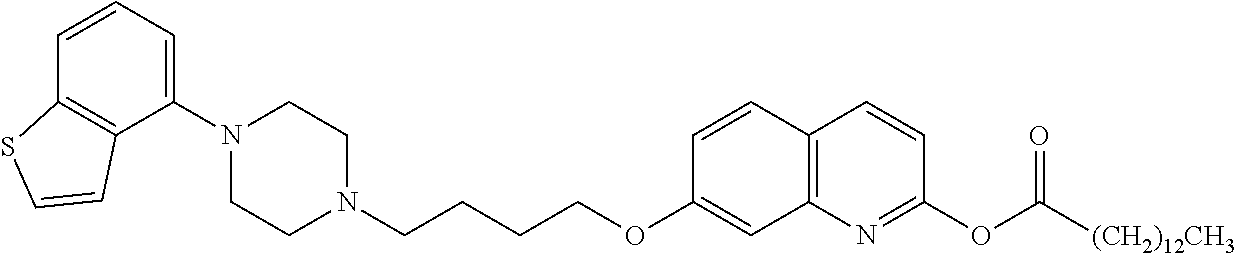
C1(N2CCN(CCCCOC3=CC4=C(C=C3)C=CC(OC([(CH2)12CH3])=O)=N4)CC2)=CC=CC2=C1C=CS2
